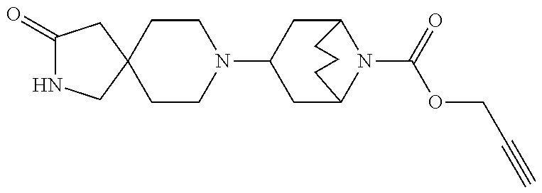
C1(=O)NCC2(C1)CCN(C1CC3N(C(=O)OCC#C)C(C1)CCC3)CC2
